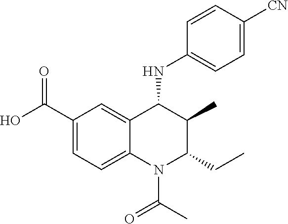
C1(C(O)=O)=CC=C2C(=C1)C(NC1=CC=C([CN])C=C1)C(C)C(CC)N2C(C)=O
